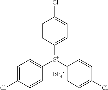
C1=CC([S+](C2=CC=C(Cl)C=C2)C2=CC=C(Cl)C=C2)=CC=C1Cl.[BF4-]
